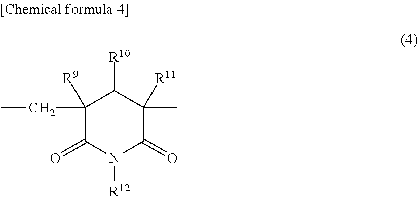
C1(CC)([R9])C(=O)N([R12])C(=O)C(C)([R11])C1[R10]
